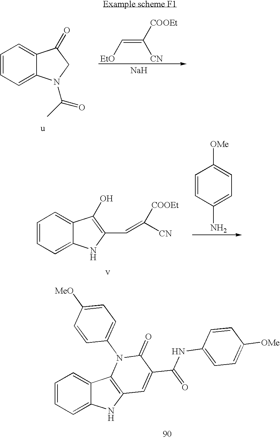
C1=CC=C2C(=C1)C1=C(N2)C=C(C(=O)NC2=CC=C([OMe])C=C2)C(=O)N1C1=CC=C([MeO])C=C1.C1=CC=C2C(=C1)C(=O)CN2C(C)=O.C(=C([COOEt])[CN])[EtO].[Na].C1=CC=C2C(=C1)C(O)=C(C=C([CN])[COOEt])N2.C1=CC(N)=CC=C1[OMe]
